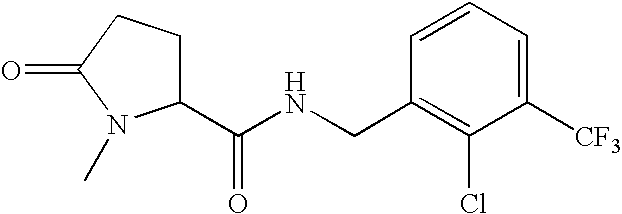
C1=CC=C([CF3])C(Cl)=C1CNC(C1CCC(=O)N1C)=O
